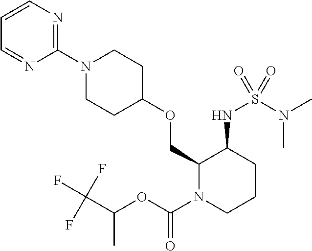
C1=CN=C(N2CCC(OCC3N(C(OC(C(F)(F)F)C)=O)CCCC3NS(N(C)C)(=O)=O)CC2)N=C1
